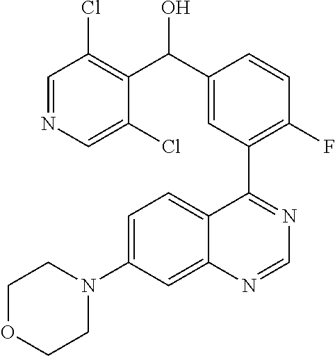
C1=NC=C(Cl)C(C(C2=CC(C3=NC=NC4=CC(N5CCOCC5)=CC=C34)=C(F)C=C2)O)=C1Cl
